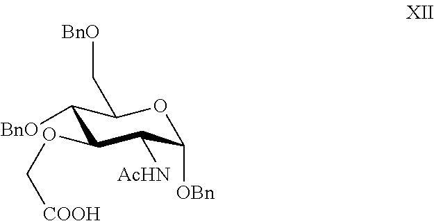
[BnO]C1C(C[BnO])OC([OBn])C([AcHN])C1OC[COOH]
